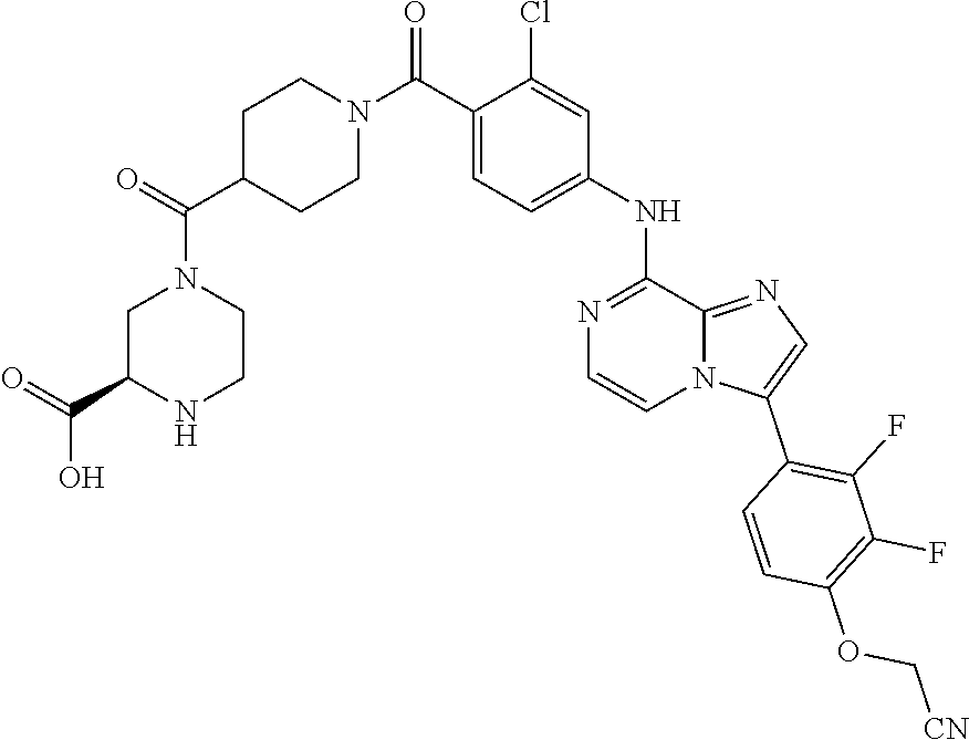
C1C(C(=O)N2CC(C(=O)O)NCC2)CCN(C(C2=CC=C(NC3=NC=CN4C3=NC=C4C3=C(F)C(F)=C(OC[CN])C=C3)C=C2Cl)=O)C1
